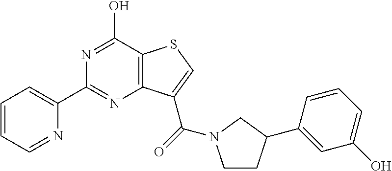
C1=CC=NC(C2=NC3=C(C(O)=N2)SC=C3C(=O)N2CCC(C3=CC(O)=CC=C3)C2)=C1
